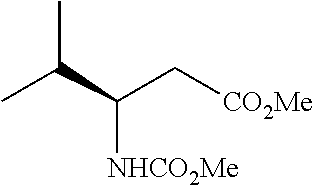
C(C(C[CO2Me])[NHCO2Me])(C)C
